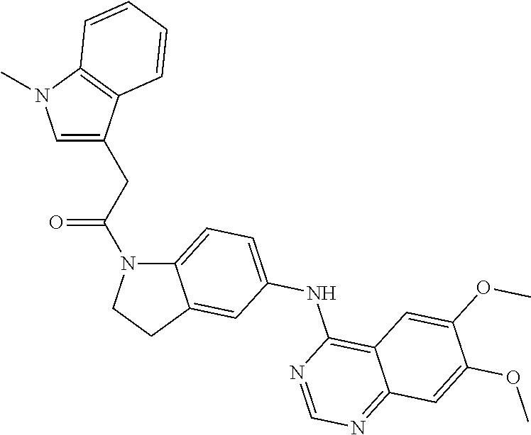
C12=CC=C(NC3=C4C(=NC=N3)C=C(OC)C(OC)=C4)C=C1CCN2C(CC1=CN(C)C2=C1C=CC=C2)=O
